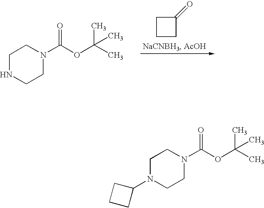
C1NCCN(C(OC(C)(C)C)=O)C1.C1CCC1=O.C1N(C2CCC2)CCN(C(OC(C)(C)C)=O)C1
